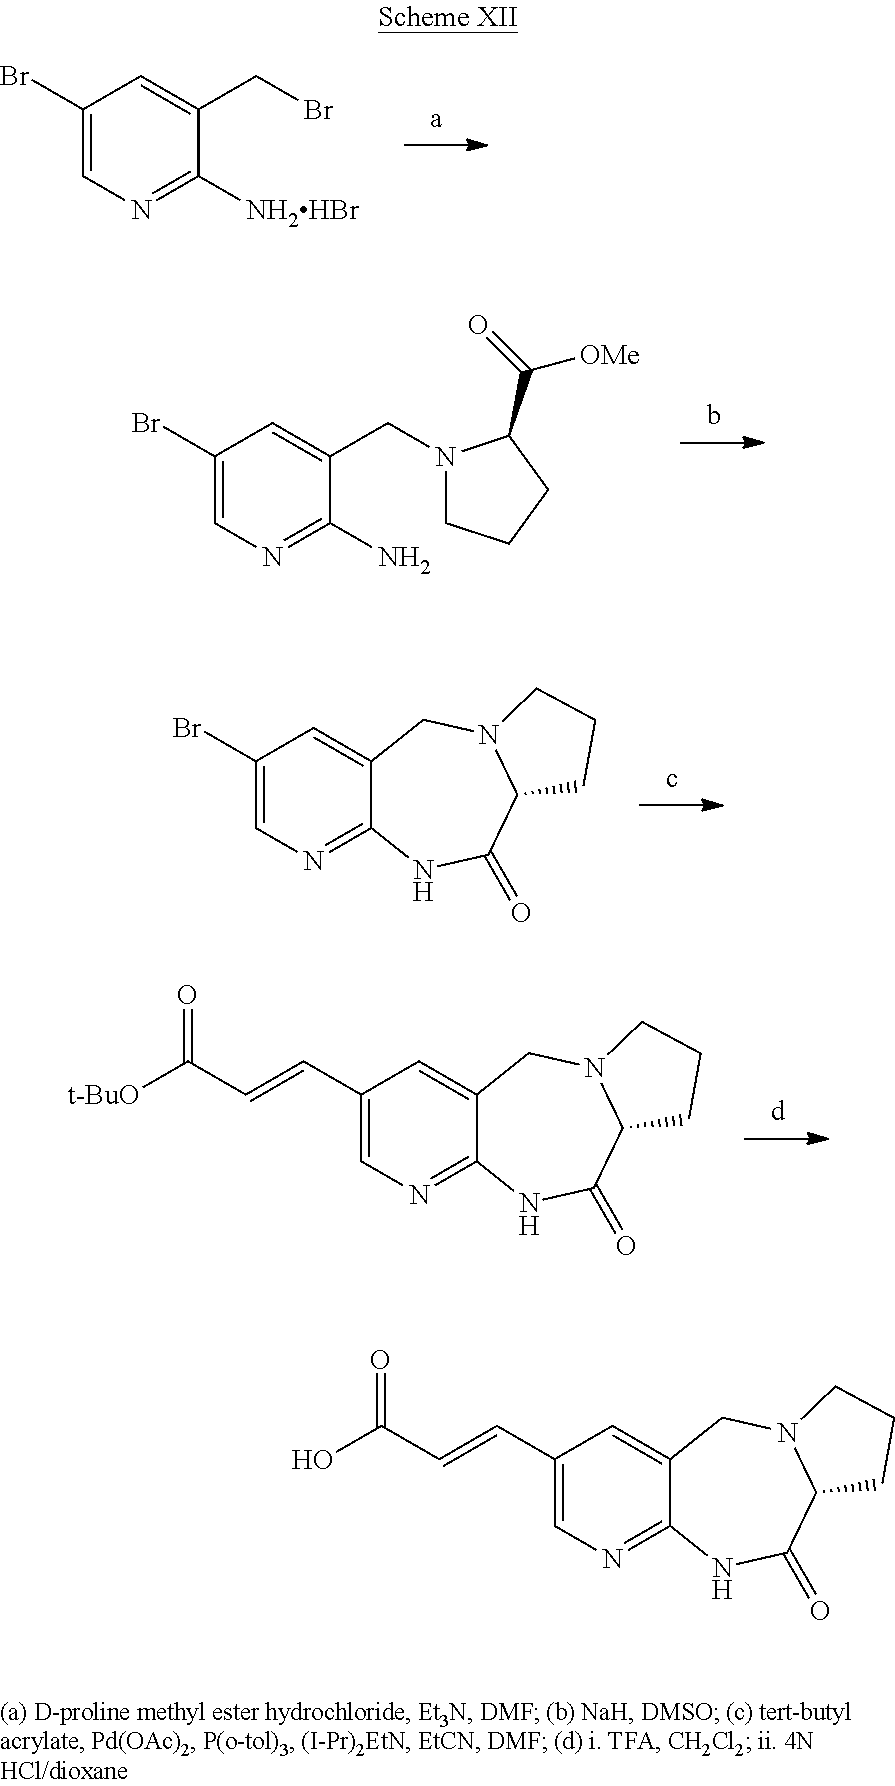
C1(Br)=CN=C([NH2HBr])C(CBr)=C1.C1(Br)=CN=C(N)C(CN2CCCC2C(=O)[OMe])=C1.C1(Br)=CN=C2C(=C1)CN1C(C(=O)N2)CCC1.C1(C=CC([t-BuO])=O)=CN=C2C(=C1)CN1C(C(=O)N2)CCC1.C1(C=CC(O)=O)=CN=C2C(=C1)CN1C(C(=O)N2)CCC1
